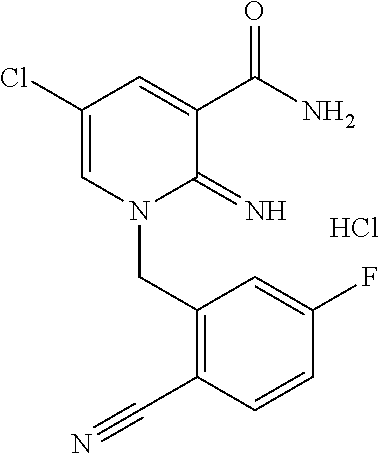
C1(Cl)=CN(CC2=C(C#N)C=CC(F)=C2)C(=N)C(C(N)=O)=C1.Cl
